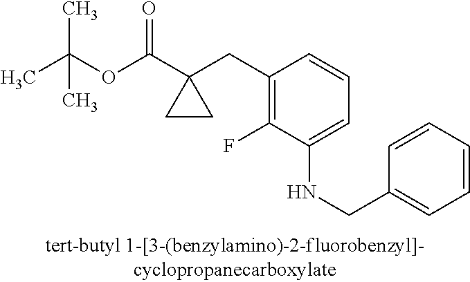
C1(CC2(C(OC(C)(C)C)=O)CC2)=C(F)C(NCC2=CC=CC=C2)=CC=C1
